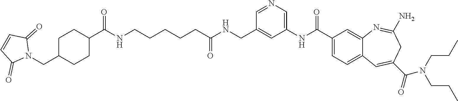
N1=CC(CNC(CCCCCNC(C2CCC(CN3C(=O)C=CC3=O)CC2)=O)=O)=CC(NC(C2=CC=C3C(=C2)N=C(N)CC(C(=O)N(CCC)CCC)=C3)=O)=C1
